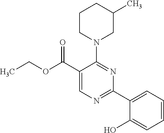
N1(C2=NC(C3=CC=CC=C3O)=NC=C2C(OCC)=O)CC(C)CCC1
